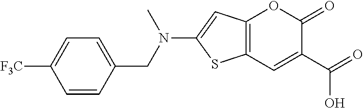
C12=C(C=C(C(O)=O)C(=O)O1)SC(N(CC1=CC=C([F3C])C=C1)C)=C2
